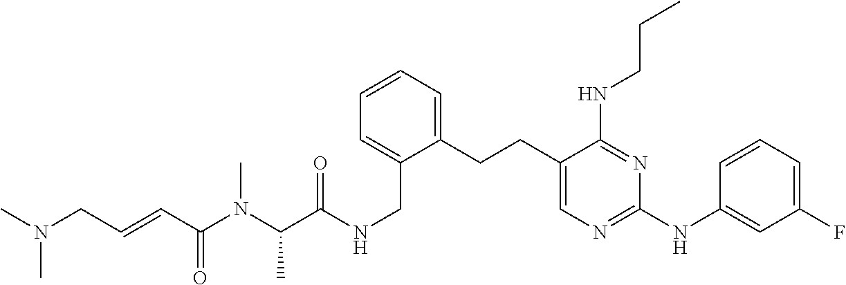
C1(CCC2=CC=CC=C2CNC(C(N(C(C=CCN(C)C)=O)C)C)=O)=CN=C(NC2=CC(F)=CC=C2)N=C1NCCC
